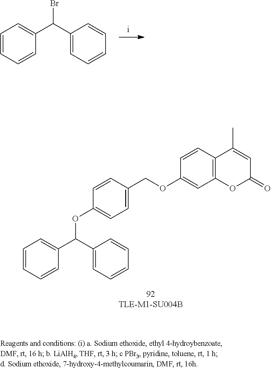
C(OC1=CC=C(COC2=CC3=C(C=C2)C(C)=CC(=O)O3)C=C1)(C1=CC=CC=C1)C1=CC=CC=C1.C1=CC=CC(C(C2=CC=CC=C2)Br)=C1
